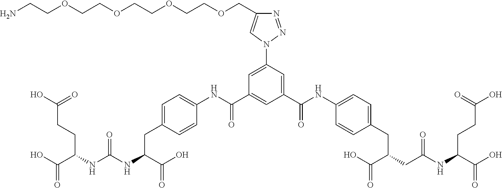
OC(C(NC(NC(CC1=CC=C(NC(C2=CC(C(NC3=CC=C(CC(CC(NC(C(O)=O)CCC(=O)O)=O)C(O)=O)C=C3)=O)=CC(N3N=NC(COCCOCCOCCOCCN)=C3)=C2)=O)C=C1)C(O)=O)=O)CCC(=O)O)=O
